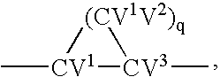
C[CV1]1[(CV1V2)q][CV3]1C
